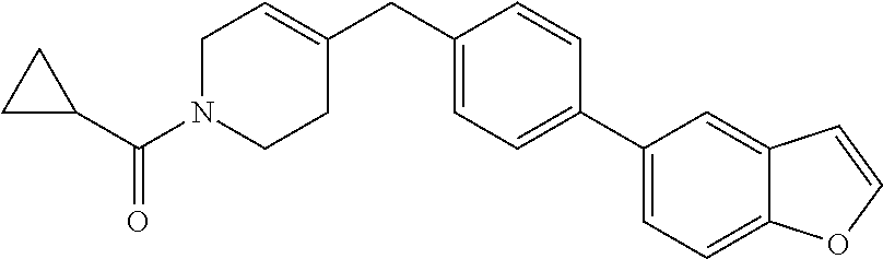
C1(C2=CC=C(CC3=CCN(C(C4CC4)=O)CC3)C=C2)=CC=C2C(=C1)C=CO2
